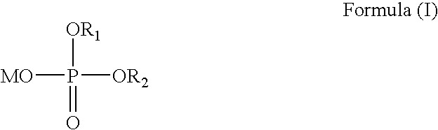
[OR1]P(=O)([OR2])[MO]
